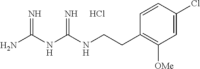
C1=CC(CCNC(NC(N)=N)=N)=C([OMe])C=C1Cl.Cl
